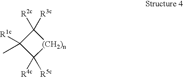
C1([R3c])([R2c])C([R1c])(C)C([R4c])([R5c])[(CH2)n]1
